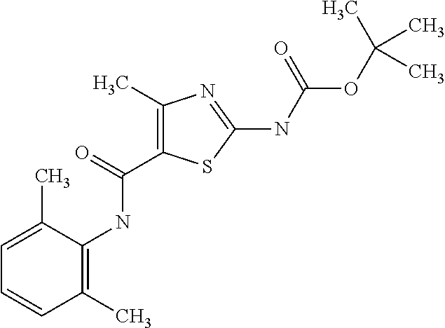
C1(C)=C(C(NC2=C(C)C=CC=C2C)=O)SC(NC(OC(C)(C)C)=O)=N1
